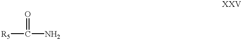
[R5]C(N)=O
